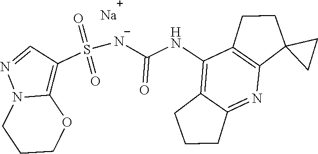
C(NC1=C2C(=NC3=C1CCC31CC1)CCC2)(=O)[N-]S(C1=C2N(N=C1)CCCO2)(=O)=O.[Na]
